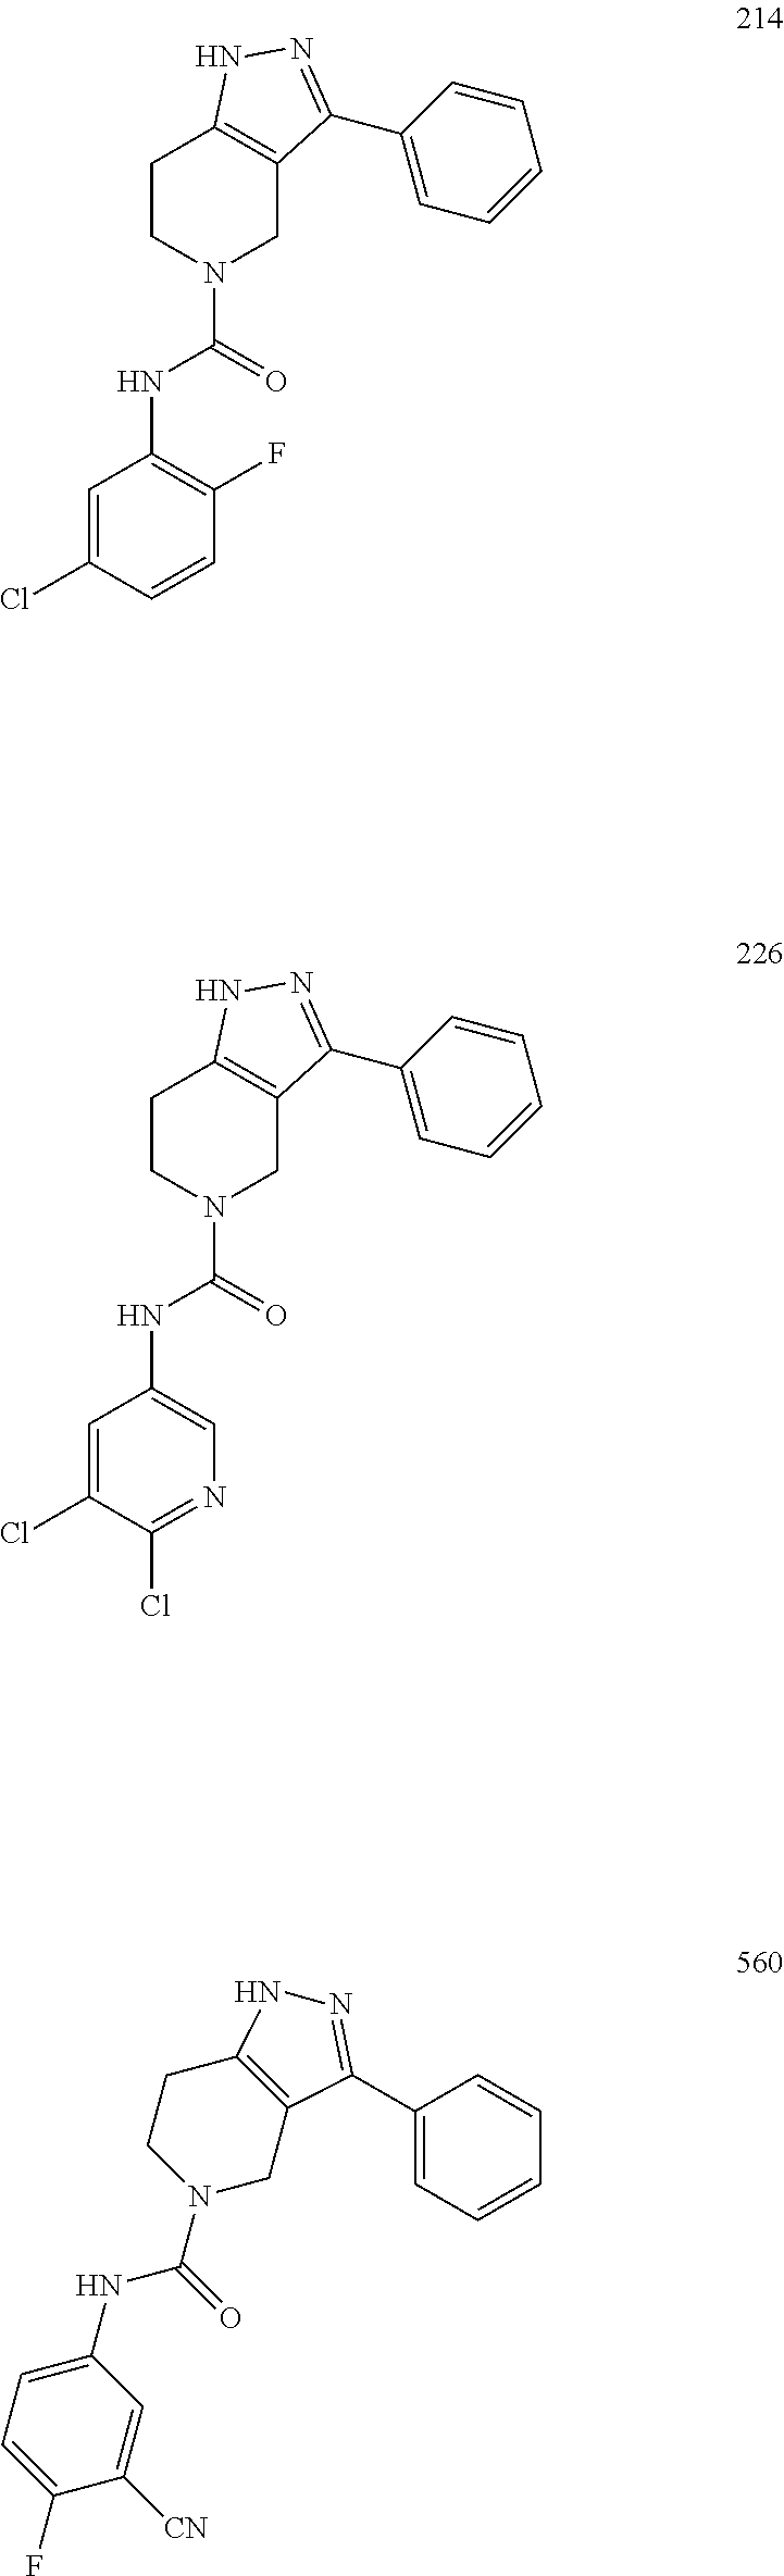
C1=C(Cl)C=CC(F)=C1NC(N1CC2=C(CC1)NN=C2C1=CC=CC=C1)=O.C1=C(Cl)C(Cl)=NC=C1NC(N1CC2=C(CC1)NN=C2C1=CC=CC=C1)=O.C1=C(NC(N2CC3=C(CC2)NN=C3C2=CC=CC=C2)=O)C=C([CN])C(F)=C1
